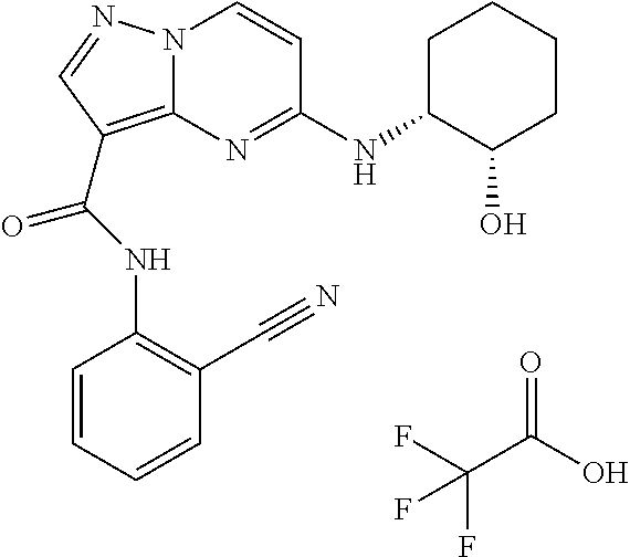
FC(C(O)=O)(F)F.N12C(=C(C(NC3=C(C#N)C=CC=C3)=O)C=N1)N=C(NC1CCCCC1O)C=C2
